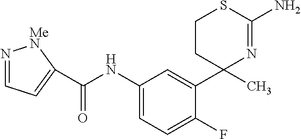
C1(F)=CC=C(NC(=O)C2=CC=N[MeN]2)C=C1C1(C)N=C(N)SCC1
